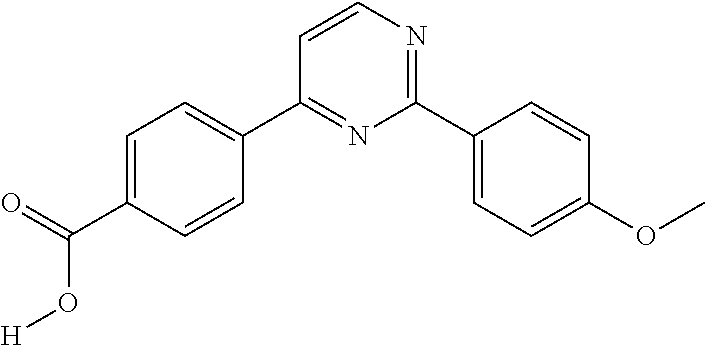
C1=C(C(=O)O[H])C=CC(C2=NC(C3=CC=C(OC)C=C3)=NC=C2)=C1
